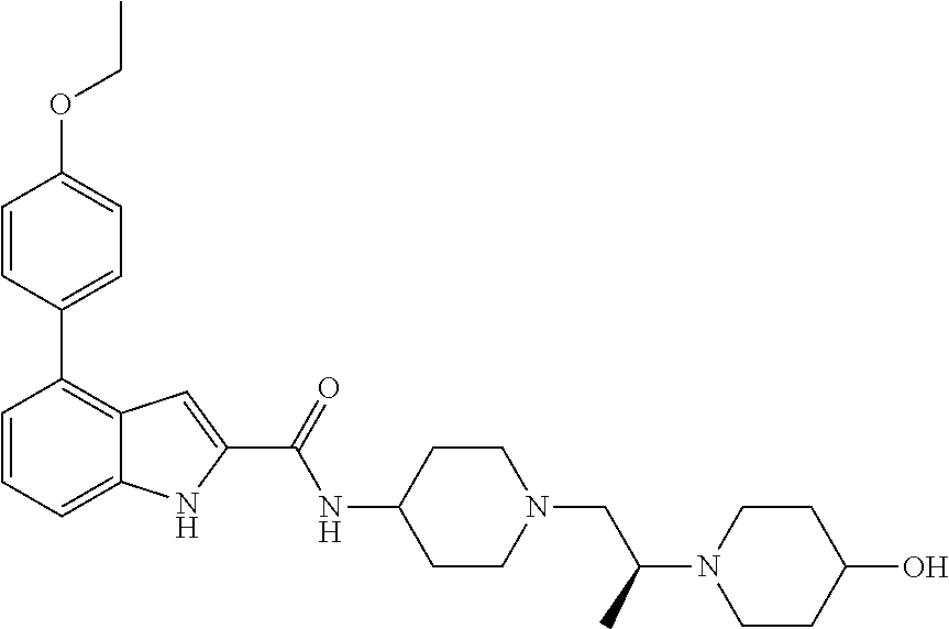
C1(C2=C3C(=CC=C2)NC(C(NC2CCN(CC(N4CCC(O)CC4)C)CC2)=O)=C3)=CC=C(OCC)C=C1
